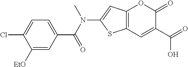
C12=C(C=C(C(=O)O)C(=O)O1)SC(N(C(C1=CC=C(Cl)C([EtO])=C1)=O)C)=C2
